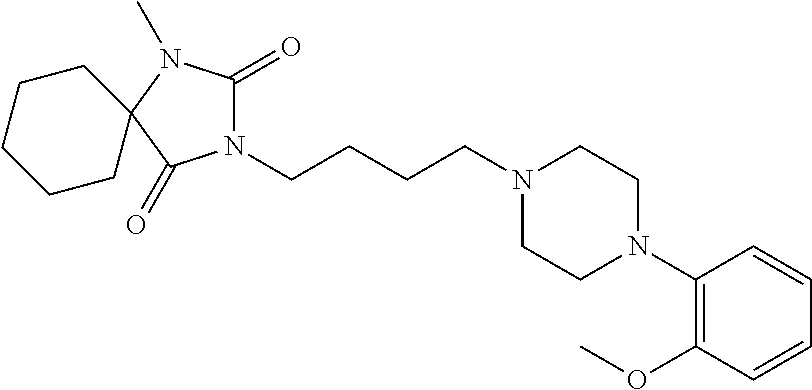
C(N1CCN(C2=C(OC)C=CC=C2)CC1)CCCN1C(=O)N(C)C2(C1=O)CCCCC2
